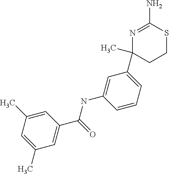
C1=C(C)C=C(C)C=C1C(=O)NC1=CC(C2(C)CCSC(N)=N2)=CC=C1
